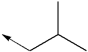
C(C(C)C)->C
